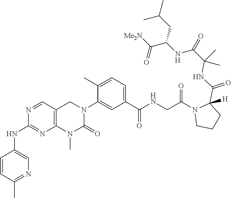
C1=CC(C)=NC=C1NC1=NC2=C(C=N1)CN(C1=CC(C(NCC(=O)N3CCCC3(C(NC(C(NC(C([Me2N])=O)CC(C)C)=O)(C)C)=O)[H])=O)=CC=C1C)C(=O)N2C
